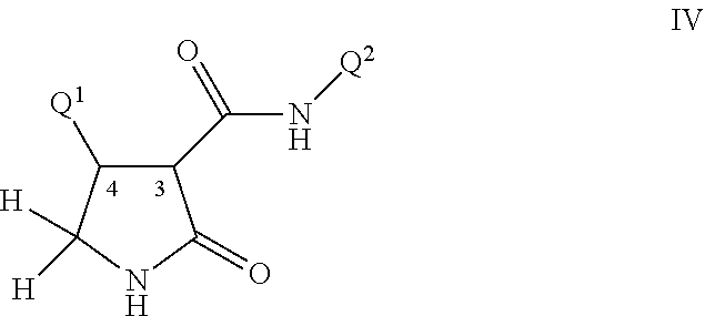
C1([Q1])C(C(N[Q2])=O)C(=O)NC1([H])[H]
